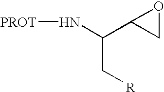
N(C(C1CO1)C[R])[PROT]
